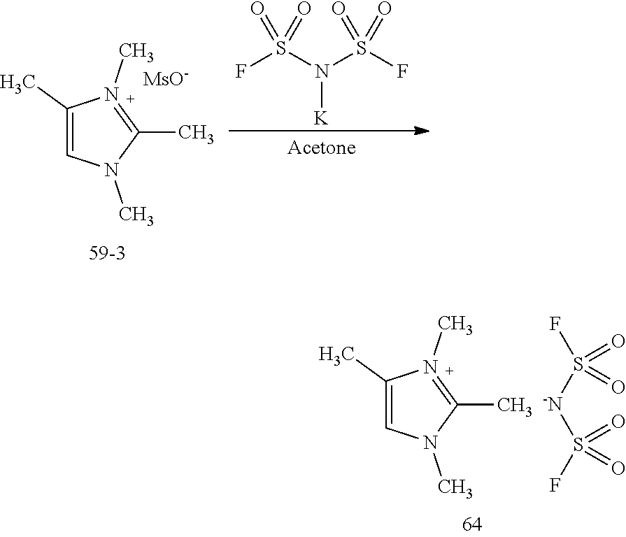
[-N](S(F)(=O)=O)S(=O)(F)=O.C1(C)=CN(C)C(C)=N1C.FS(N(S(F)(=O)=O)[K])(=O)=O.[MsO-].C1(C)=CN(C)C(C)=N1C
